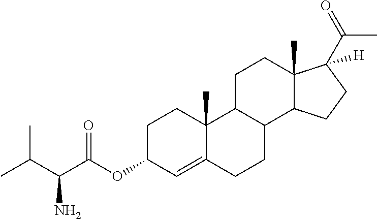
C1C(OC(C(C(C)C)N)=O)C=C2C(C)(C1)C1C(CC2)C2C(C)(CC1)C(C(=O)C)([H])CC2
